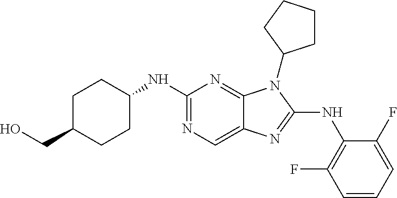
N1=C(NC2CCC(CO)CC2)N=C2C(=C1)N=C(NC1=C(F)C=CC=C1F)N2C1CCCC1
